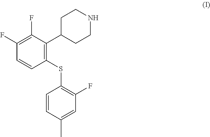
C1(F)=C(F)C(C2CCNCC2)=C(SC2=C(F)C=C(C)C=C2)C=C1
